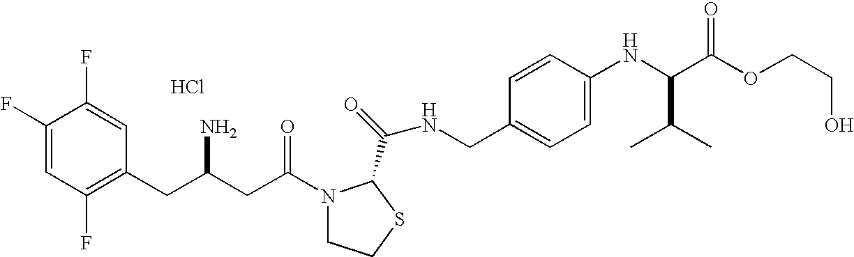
Cl.C1(F)=CC(F)=C(CC(CC(=O)N2CCSC2C(=O)NCC2=CC=C(NC(C(OCCO)=O)C(C)C)C=C2)N)C=C1F
